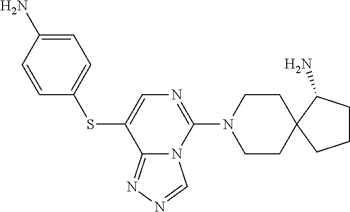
C1CN(C2=NC=C(SC3=CC=C(N)C=C3)C3=NN=CN23)CCC12C(N)CCC2
